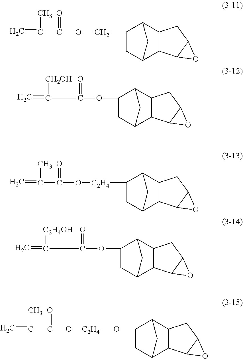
C1C2C3C(C(C1OC(C(=C)[CH2OH])=O)C2)CC1C3O1.C1C2C3C(C(C1COC(C(=C)C)=O)C2)CC1C3O1.C1C2C3C(C(C1OC(C(=C)[C2H4OH])=O)C2)CC1C3O1.C1C2C3C(C(C1[C2H4]OC(C(=C)C)=O)C2)CC1C3O1.C1C2C3C(C(C1O[C2H4]OC(C(=C)C)=O)C2)CC1C3O1
